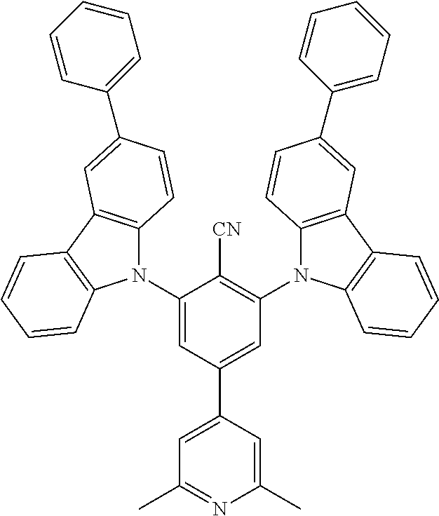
C1(N2C3=C(C4=C2C=CC=C4)C=C(C2=CC=CC=C2)C=C3)=CC(C2=CC(C)=NC(C)=C2)=CC(N2C3=C(C4=C2C=CC=C4)C=C(C2=CC=CC=C2)C=C3)=C1[CN]
